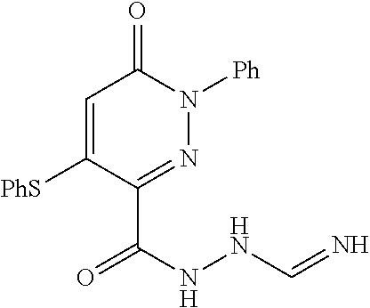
C(C1=NN([Ph])C(=O)C=C1[PhS])(NNC=N)=O
